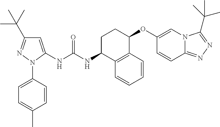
C1=C(NC(NC2C3=C(C(OC4=CN5C(=NN=C5C(C)(C)C)C=C4)CC2)C=CC=C3)=O)N(C2=CC=C(C)C=C2)N=C1C(C)(C)C
